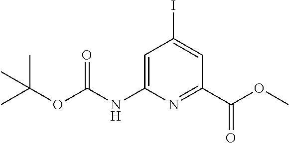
C1=C(NC(OC(C)(C)C)=O)N=C(C(OC)=O)C=C1I
